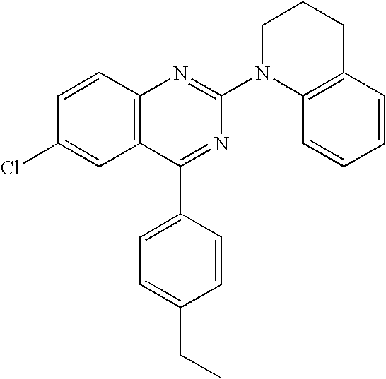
C12=C(C=CC(Cl)=C1)N=C(N1C3=C(CCC1)C=CC=C3)N=C2C1=CC=C(CC)C=C1
